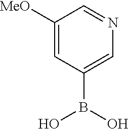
C1(B(O)O)=CN=CC([MeO])=C1
